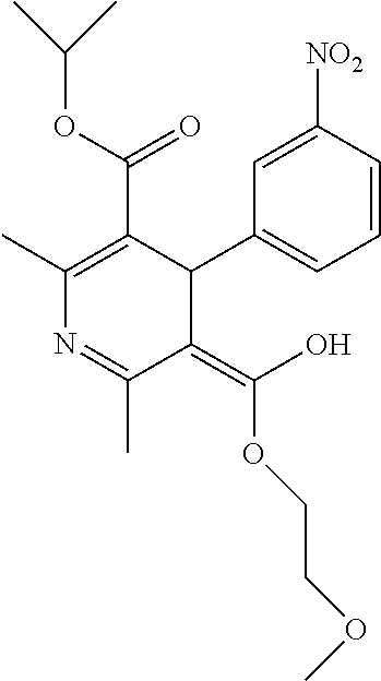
N1=C(C)C(=C(O)OCCOC)C(C2=CC=CC([NO2])=C2)C(C(=O)OC(C)C)=C1C
